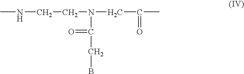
CNCCN(C(=O)CB)CC(C)=O
